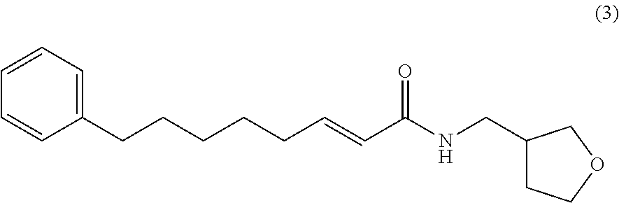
C(CC1=CC=CC=C1)CCCC=CC(=O)NCC1CCOC1
